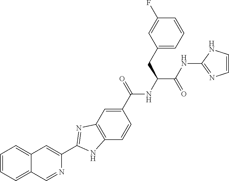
C1(C(NC(C(NC2=NC=CN2)=O)CC2=CC=CC(F)=C2)=O)=CC2=C(C=C1)NC(C1=CC3=CC=CC=C3C=N1)=N2
